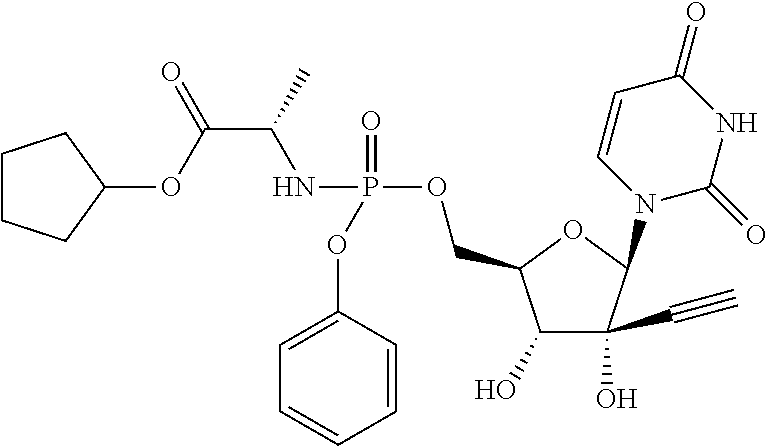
C1(O)C(C#C)(O)C(N2C(=O)NC(=O)C=C2)OC1COP(NC(C(OC1CCCC1)=O)C)(=O)OC1=CC=CC=C1
